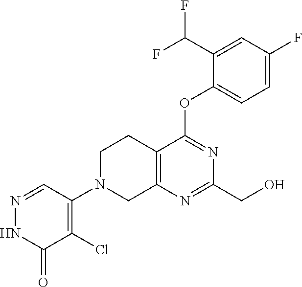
C12=C(N=C(CO)N=C1OC1=CC=C(F)C=C1C(F)F)CN(C1=C(Cl)C(=O)NN=C1)CC2
